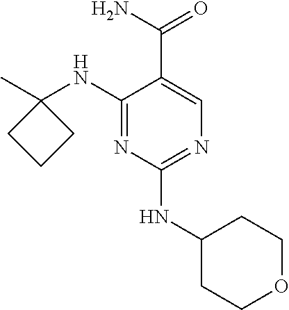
C1(NC2(C)CCC2)=NC(NC2CCOCC2)=NC=C1C(=O)N
